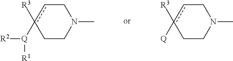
C1CN(C)Ccc1([R3])[Q]([R1])[R2].C1CN(C)Ccc1([R3])[Q]
